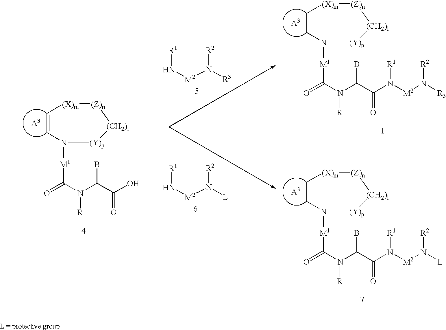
C1=CN([M1]C(=O)N(C(C(O)=O)B)[R])[(Y)p][(CH2)l][(Z)n][(X)m]1.C1=CN([M1]C(=O)N(C(C(N([M2]N([L])[R2])[R1])=O)B)[R])[(Y)p][(CH2)l][(Z)n][(X)m]1.C1=CN([M1]C(=O)N(C(C(N([M2]N([R3])[R2])[R1])=O)B)[R])[(Y)p][(CH2)l][(Z)n][(X)m]1.N([M2]N([L])[R2])[R1].N([M2]N([R3])[R2])[R1].I
